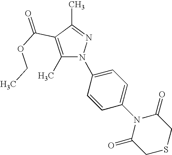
C1(C)=C(C(OCC)=O)C(C)=NN1C1=CC=C(N2C(=O)CSCC2=O)C=C1
